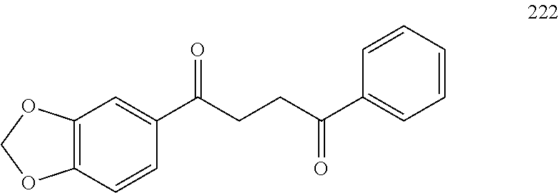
C12=C(C=CC(C(CCC(C3=CC=CC=C3)=O)=O)=C1)OCO2
